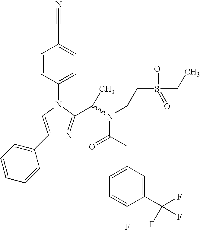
C1=CC(N2C(C(N(CCS(CC)(=O)=O)C(CC3=CC=C(F)C(C(F)(F)F)=C3)=O)C)=NC(C3=CC=CC=C3)=C2)=CC=C1C#N
